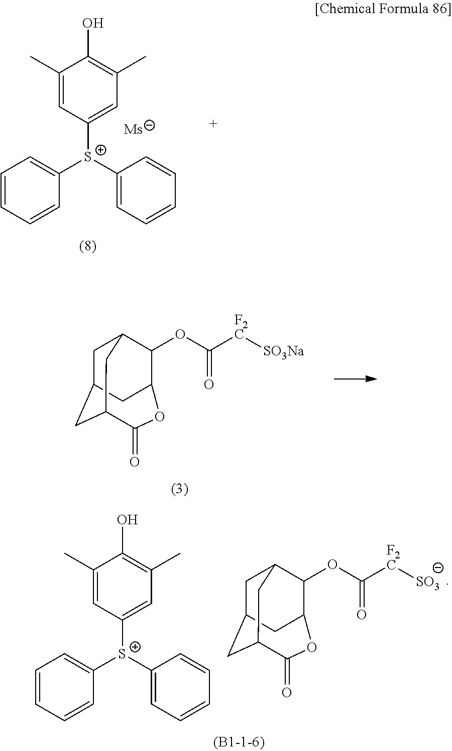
C1C2CC3CC1C(OC([F2C][SO3Na])=O)C(C2)OC3=O.C1(C)=CC([S+](C2=CC=CC=C2)C2=CC=CC=C2)=CC(C)=C1O.[Ms].C1(C)=CC([S+](C2=CC=CC=C2)C2=CC=CC=C2)=CC(C)=C1O.C1C2CC3CC1C(OC([F2C][SO3])=O)C(C2)OC3=O
